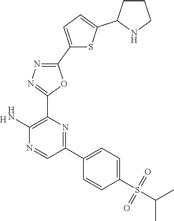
[H].C1(N)=C(C2=NN=C(C3=CC=C(C4CCCN4)S3)O2)N=C(C2=CC=C(S(=O)(=O)C(C)C)C=C2)C=N1
